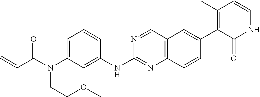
C1=C(N(C(C=C)=O)CCOC)C=C(NC2=NC3=C(C=N2)C=C(C2=C(C)C=CNC2=O)C=C3)C=C1
